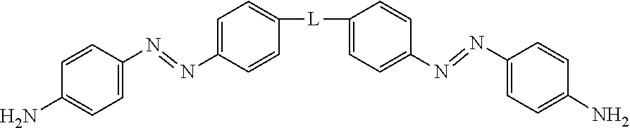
[L](C1=CC=C(N=NC2=CC=C(N)C=C2)C=C1)C1=CC=C(N=NC2=CC=C(N)C=C2)C=C1
